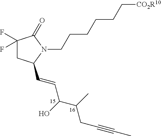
C1(F)(F)CC(C=CC(C(C)CC#CC)O)N(CCCCCC[CO2R10])C1=O
